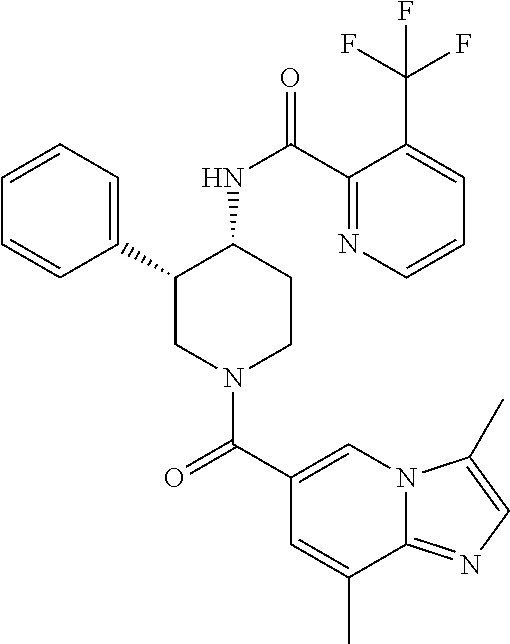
C1(C2CN(C(C3=CN4C(=NC=C4C)C(C)=C3)=O)CCC2NC(=O)C2=NC=CC=C2C(F)(F)F)=CC=CC=C1
